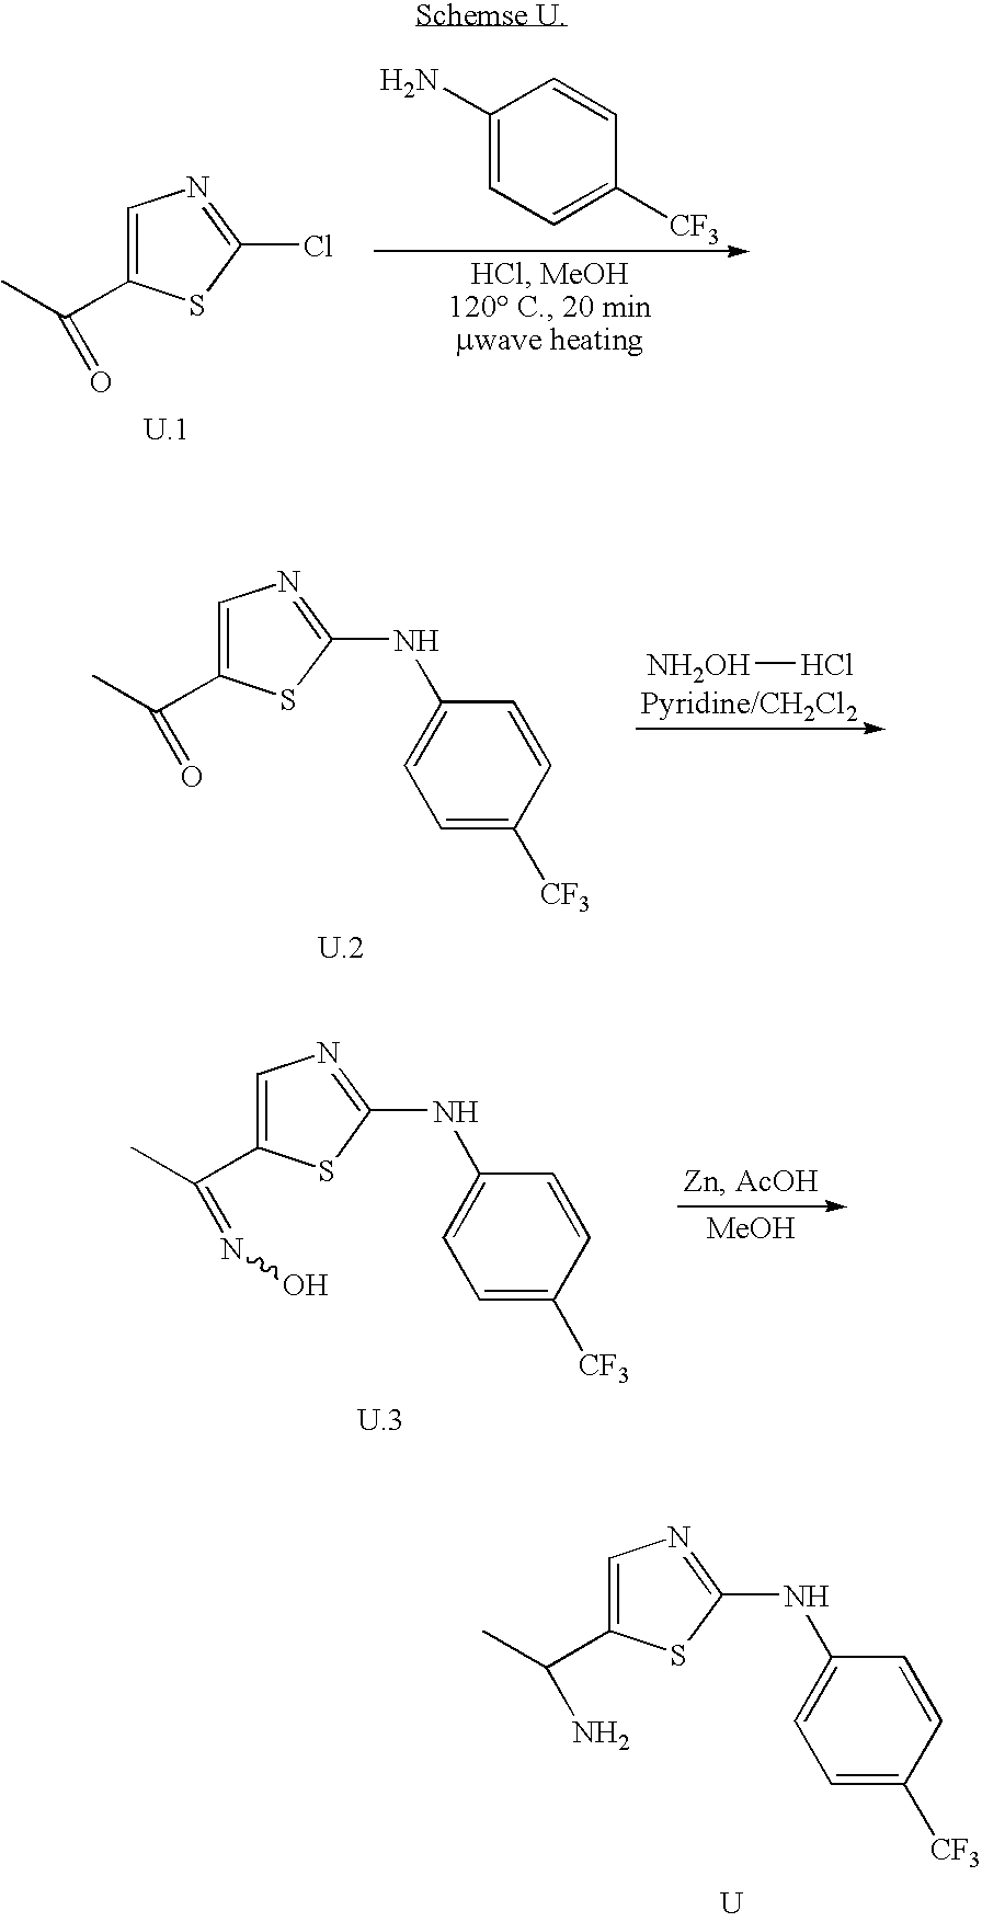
C1=C(C(C)=O)SC(Cl)=N1.C1(N)=CC=C([CF3])C=C1.[NH2OH]Cl.C1=C(C(C)=O)SC(NC2=CC=C([CF3])C=C2)=N1.C1=C(C(C)=NO)SC(NC2=CC=C([CF3])C=C2)=N1.[MeOH].C1=C(C(C)N)SC(NC2=CC=C([CF3])C=C2)=N1.[U]
